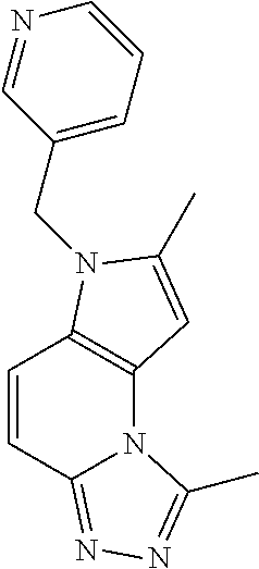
C1=CC2=NN=C(C)N2C2=C1N(CC1=CC=CN=C1)C(C)=C2
